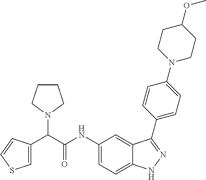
C1=C(C(C(NC2=CC=C3C(=C2)C(C2=CC=C(N4CCC(OC)CC4)C=C2)=NN3)=O)N2CCCC2)C=CS1
